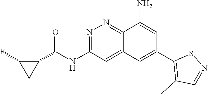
N(C1=NN=C2C(=C1)C=C(C1=C(C)C=NS1)C=C2N)C(C1C(F)C1)=O
